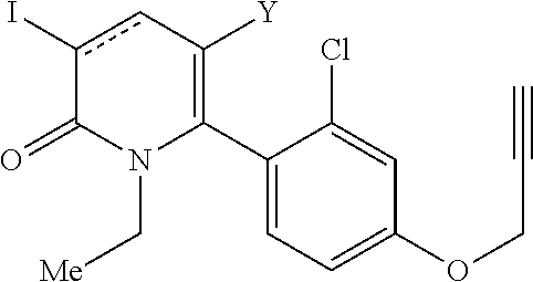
C1(C2=C([Y])cc(I)C(=O)N2C[Me])=CC=C(OCC#C)C=C1Cl
